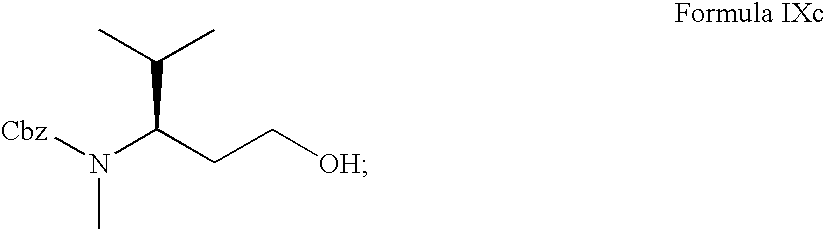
[Cbz]N(C(CC[OH])C(C)C)C
